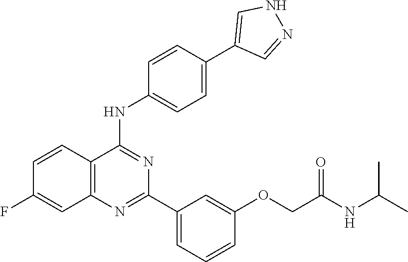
C12=C(N=C(C3=CC=CC(OCC(NC(C)C)=O)=C3)N=C1NC1=CC=C(C3=CNN=C3)C=C1)C=C(F)C=C2
